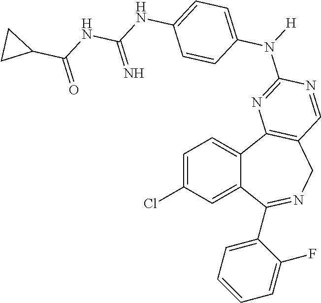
C1=C(Cl)C=C2C(=C1)C1=C(CN=C2C2=CC=CC=C2F)C=NC(N([H])C2=CC=C(NC(NC(C3CC3)=O)=N)C=C2)=N1
